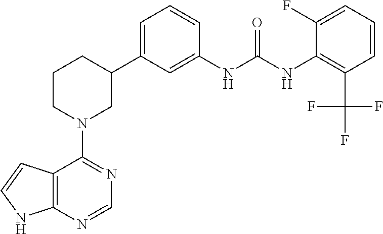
C12=C(N=CN=C1N1CC(C3=CC=CC(NC(NC4=C(C(F)(F)F)C=CC=C4F)=O)=C3)CCC1)NC=C2
